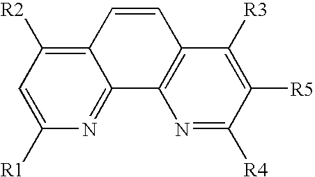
C1=C([R1])N=C2C(=C1[R2])C=CC1=C2N=C([R4])C([R5])=C1[R3]
